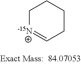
C1[N-14]=CCCC1
